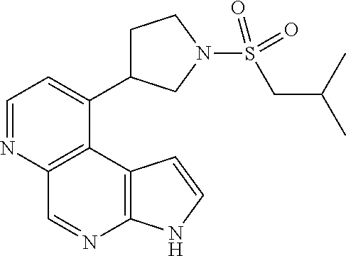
C1=NC2=C(C(C3CCN(S(=O)(=O)CC(C)C)C3)=C1)C1=C(N=C2)NC=C1
